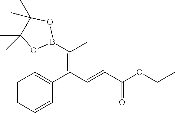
C1=CC=CC(C(C=CC(OCC)=O)=C(B2OC(C)(C)C(C)(C)O2)C)=C1
